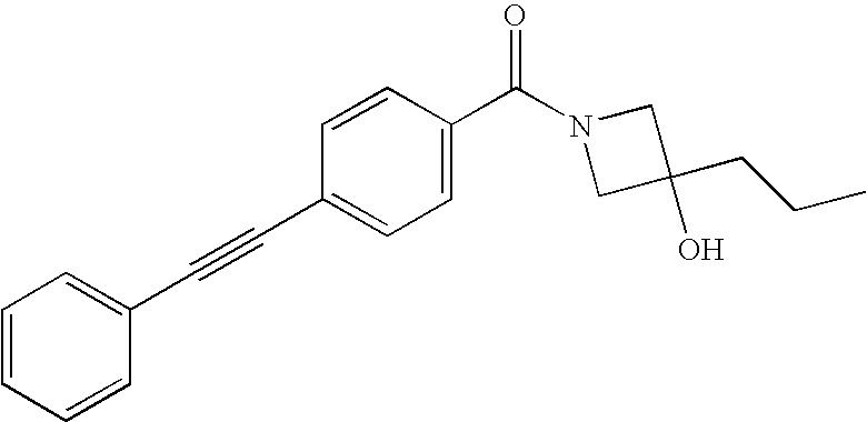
C1=CC=CC(C#CC2=CC=C(C(N3CC(CCC)(O)C3)=O)C=C2)=C1
